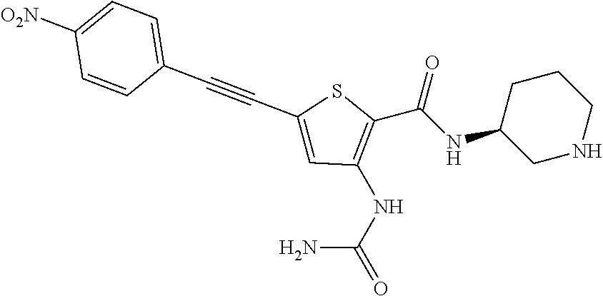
C(NC1CNCCC1)(=O)C1=C(NC(=O)N)C=C(C#CC2=CC=C([O2N])C=C2)S1
